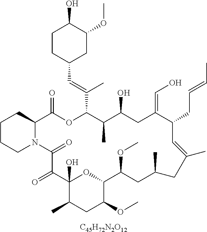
[C45H72N2O12].C1CCN2C(C1)C(=O)OC(C(=CC1CC(OC)C(O)CC1)C)C(C)C(O)CC(=CO)C(CC=CC)C=C(C)CC(C)CC(OC)C1OC(O)(C(=O)C2=O)C(C)CC1OC
